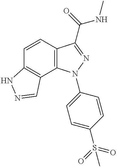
C1=CC2=C(C3=C1NN=C3)N(C1=CC=C(S(=O)(=O)C)C=C1)N=C2C(=O)NC
